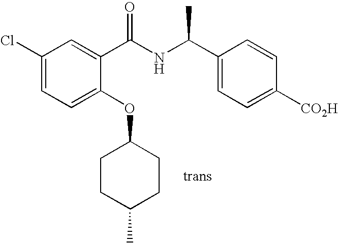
C1(Cl)=CC=C(OC2CCC(C)CC2)C(C(NC(C2=CC=C([CO2H])C=C2)C)=O)=C1.[trans]
